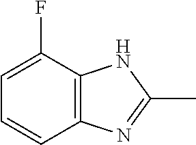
C1=C(F)C2=C(C=C1)N=C(C)N2
